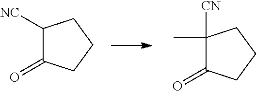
C1([NC])C(=O)CCC1.C1(C)([CN])C(=O)CCC1
